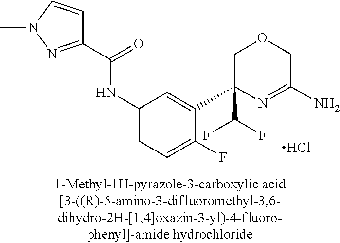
Cl.N(C1=CC=C(F)C(C2(C(F)F)COCC(N)=N2)=C1)C(=O)C1=NN(C)C=C1
